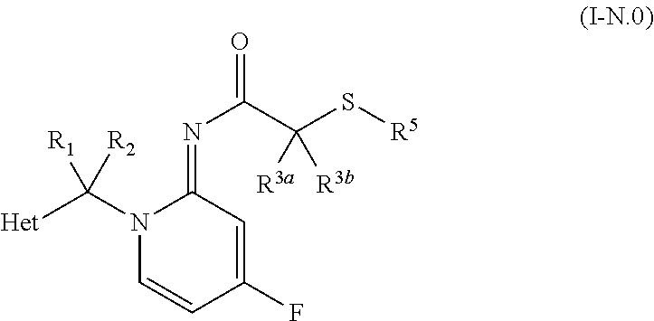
N1(C([Het])([R2])[R1])C=CC(F)=CC1=NC(=O)C(S[R5])([R3a])[R3b]
